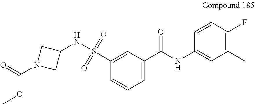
C1(C(NC2=CC(C)=C(F)C=C2)=O)=CC=CC(S(NC2CN(C(=O)OC)C2)(=O)=O)=C1
